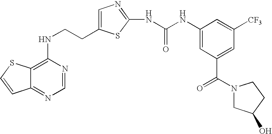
C(CNC1=C2C(=NC=N1)C=CS2)C1=CN=C(NC(=O)NC2=CC(C(=O)N3CC(O)CC3)=CC([CF3])=C2)S1
